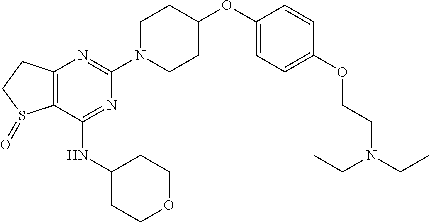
C12=C(C(NC3CCOCC3)=NC(N3CCC(OC4=CC=C(OCCN(CC)CC)C=C4)CC3)=N1)S(=O)CC2
